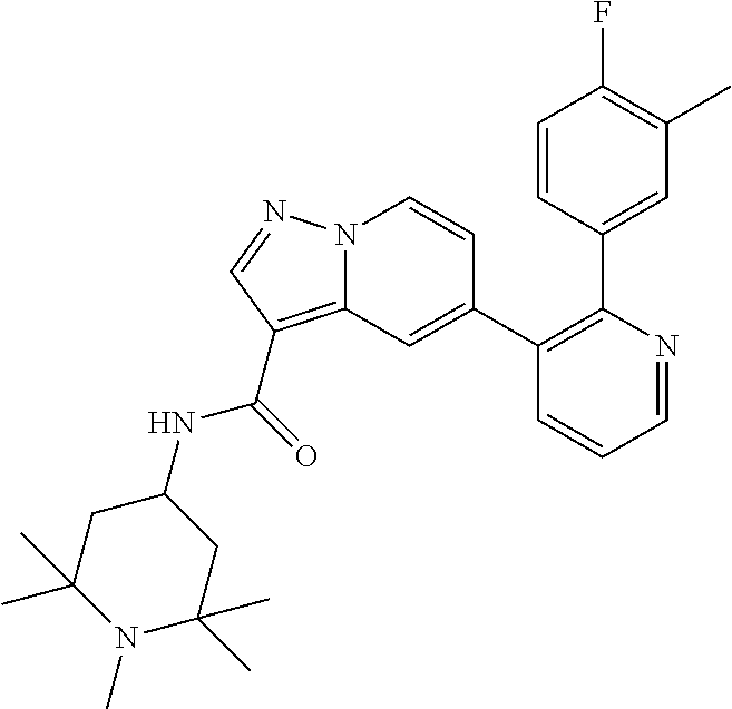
C1=NC(C2=CC(C)=C(F)C=C2)=C(C2=CC3=C(C(=O)NC4CC(C)(C)N(C)C(C)(C)C4)C=NN3C=C2)C=C1
